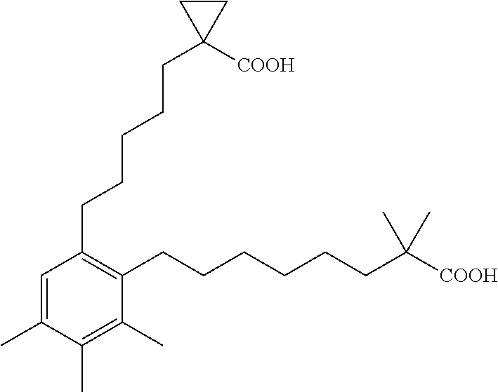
C1(CCCCCC2([COOH])CC2)=C(CCCCCCC(C)(C)[COOH])C(C)=C(C)C(C)=C1
